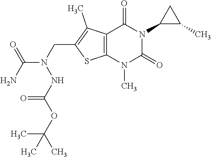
C12=C(N(C)C(=O)N(C3C(C)C3)C1=O)SC(CN(C(N)=O)NC(OC(C)(C)C)=O)=C2C
